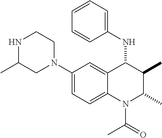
C1(N2CCNC(C)C2)=CC=C2C(=C1)C(NC1=CC=CC=C1)C(C)C(C)N2C(C)=O
